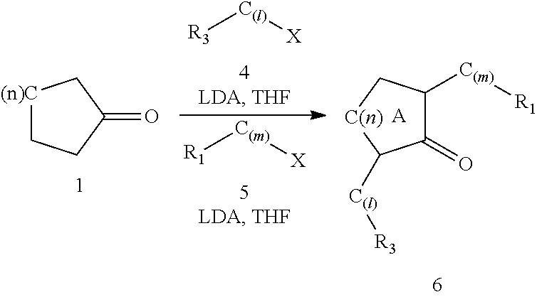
C1([C(m)][R1])C(=O)C([C(l)][R3])[C(n)]C1.[A].[(n)C]1CCC(=O)C1.[R3][C(l)][X].[R1][C(m)][X]
